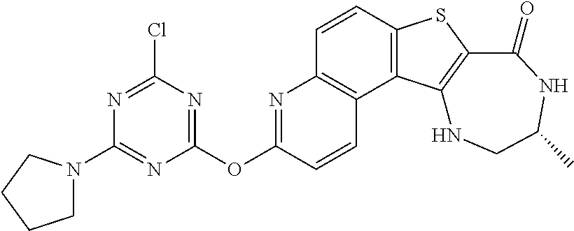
C1=CC2=C(C3=C1N=C(OC1=NC(Cl)=NC(N4CCCC4)=N1)C=C3)C1=C(S2)C(=O)NC(C)CN1
